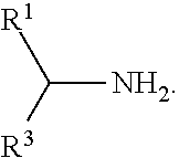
[R1]C([NH2])[R3]
